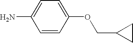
C1=CC(OCC2CC2)=CC=C1N
